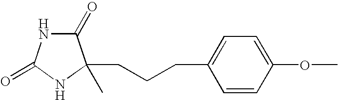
C(CCC1=CC=C(OC)C=C1)C1(C)C(=O)NC(=O)N1
